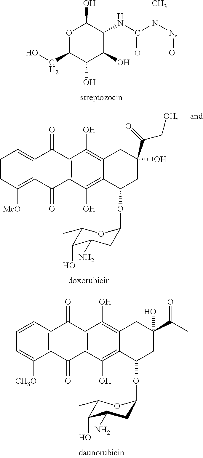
O1C(CO)C(O)C(O)C(NC(N(N=O)C)=O)C1O.C1=CC2=C(C([CH3O])=C1)C(=O)C1=C(C2=O)C(O)=C2C(=C1O)C(OC1CC(N)C(O)C(C)O1)CC(O)(C(C)=O)C2.C1=CC([MeO])=C2C(=C1)C(=O)C1=C(C2=O)C(O)=C2C(=C1O)CC(C(=O)C[OH])(O)CC2OC1CC(N)C(O)C(C)O1
